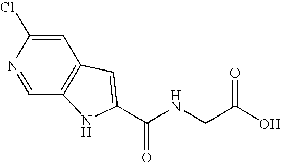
C1=C(Cl)N=CC2=C1C=C(C(NCC(O)=O)=O)N2
